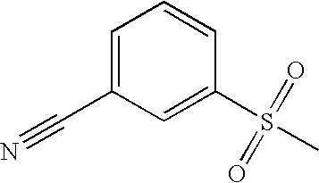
C1=CC=C(C#N)C=C1S(C)(=O)=O
